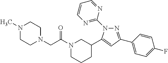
N1(C(CN2CCN(C)CC2)=O)CCCC(C2=CC(C3=CC=C(F)C=C3)=NN2C2=NC=CC=N2)C1
